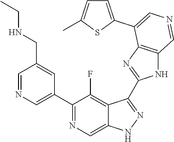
C1(C2=CN=CC(CNCC)=C2)=NC=C2C(=C1F)C(C1=NC3=C(N1)C=NC=C3C1=CC=C(C)S1)=NN2
